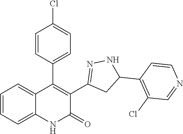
C1=CC=C2C(=C1)C(C1=CC=C(Cl)C=C1)=C(C1=NNC(C3=C(Cl)C=NC=C3)C1)C(=O)N2
